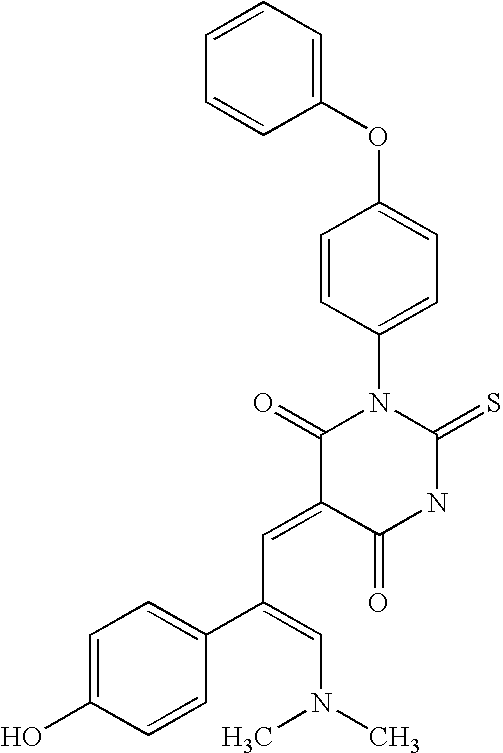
C1(OC2=CC=C(N3C(=O)C(=CC(C4=CC=C(O)C=C4)=CN(C)C)C(=O)NC3=S)C=C2)=CC=CC=C1
